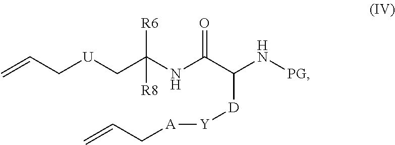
[U](CC(NC(C(N[PG])[D][Y][A]CC=C)=O)([R6])[R8])CC=C
